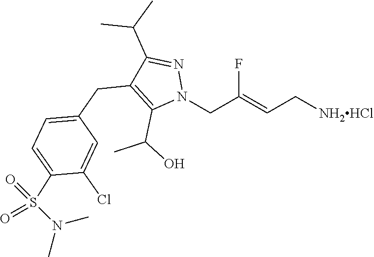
N1(CC(=CC[NH2HCl])F)N=C(C(C)C)C(CC2=CC=C(S(=O)(N(C)C)=O)C(Cl)=C2)=C1C(O)C
